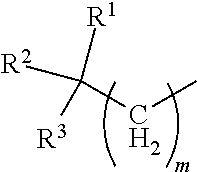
[R2]C([R1])([R3])CC
